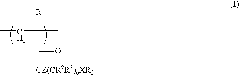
CCC([R])(C(=O)[OZ(CR2R3)oXRf])C
